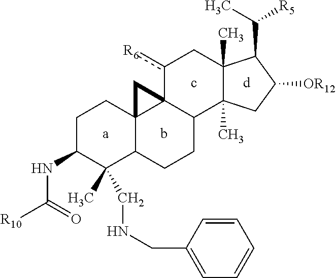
C(C1C2(C)C(C)(CC1[OR12])C1C3(c([R6])C2)C2(C(CC1)C(C)(CNCC1=CC=CC=C1)C(NC([R10])=O)CC2)C3)([R5])C
